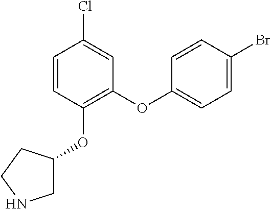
C1(OC2=C(OC3CNCC3)C=CC(Cl)=C2)=CC=C(Br)C=C1
